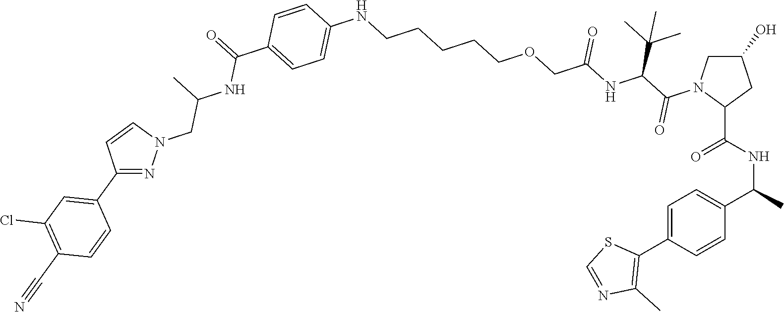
C(COCC(NC(C(N1C(C(=O)NC(C)C2=CC=C(C3=C(C)N=CS3)C=C2)CC(O)C1)=O)C(C)(C)C)=O)CCCNC1=CC=C(C(NC(CN2N=C(C3=CC(Cl)=C(C#N)C=C3)C=C2)C)=O)C=C1
